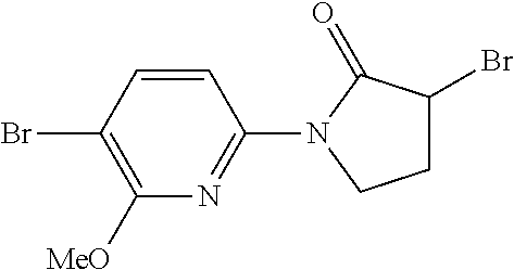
C1=CC(N2C(=O)C(Br)CC2)=NC([MeO])=C1Br
